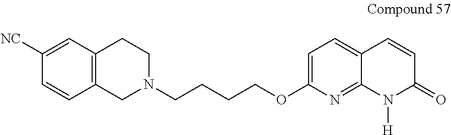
C1N(CCCCOC2=CC=C3C(=N2)N([H])C(=O)C=C3)CCC2=C1C=CC([NC])=C2
